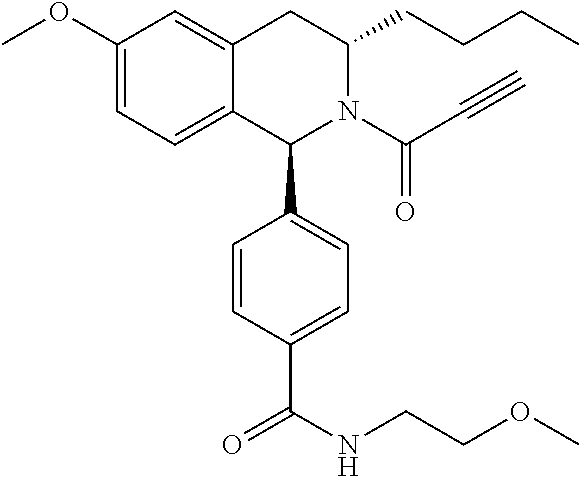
C1(OC)=CC=C2C(=C1)CC(CCCC)N(C(C#C)=O)C2C1=CC=C(C(NCCOC)=O)C=C1
